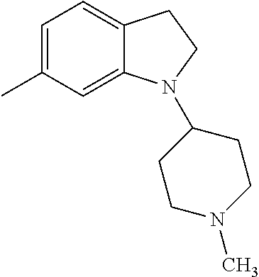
C1=C(C)C=C2C(=C1)CCN2C1CCN(C)CC1
